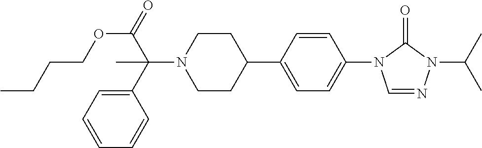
O(C(C(N1CCC(C2=CC=C(N3C=NN(C(C)C)C3=O)C=C2)CC1)(C1=CC=CC=C1)C)=O)CCCC
